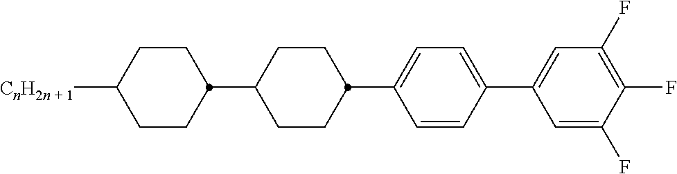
C1CC(C2CCC(C3=CC=C(C4=CC(F)=C(F)C(F)=C4)C=C3)CC2)CCC1[CnH2n + 1]
